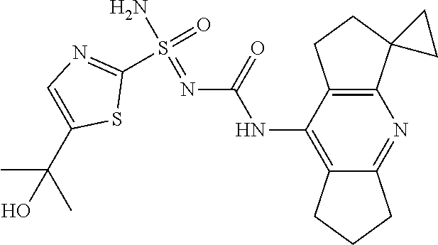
C1(S(=O)(N)=NC(NC2=C3C(=NC4=C2CCC42CC2)CCC3)=O)=NC=C(C(C)(C)O)S1
